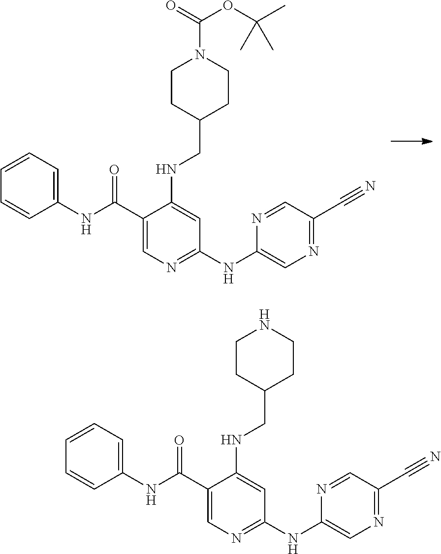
O=C(C1=CN=C(NC2=CN=C(C#N)C=N2)C=C1NCC1CCN(C(=O)OC(C)(C)C)CC1)NC1=CC=CC=C1.O=C(C1=CN=C(NC2=CN=C(C#N)C=N2)C=C1NCC1CCNCC1)NC1=CC=CC=C1
